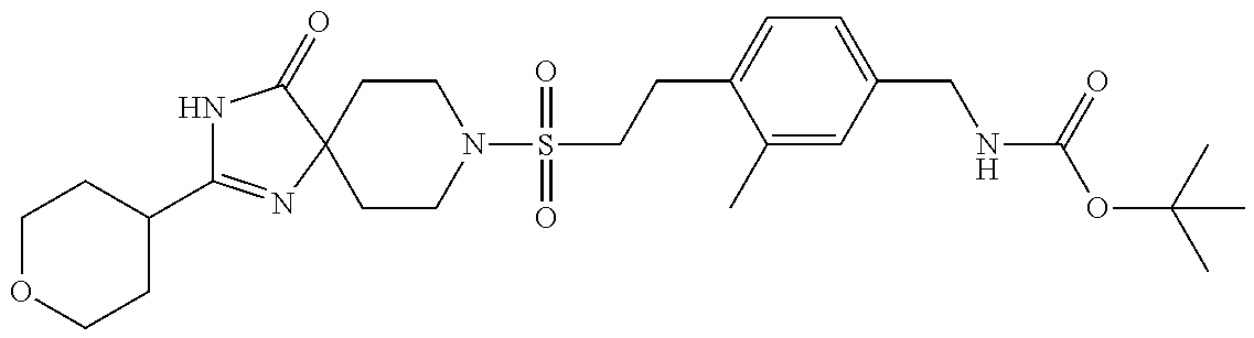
N1C(C2CCOCC2)=NC2(C1=O)CCN(S(=O)(=O)CCC1=CC=C(CNC(OC(C)(C)C)=O)C=C1C)CC2
